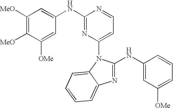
C1([MeO])=C([MeO])C([OMe])=CC(NC2=NC(N3C4=CC=CC=C4N=C3NC3=CC([OMe])=CC=C3)=CC=N2)=C1
